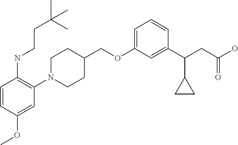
C1(OCC2CCN(C3=C(NCCC(C)(C)C)C=CC(OC)=C3)CC2)=CC=CC(C(CC(O)=O)C2CC2)=C1
